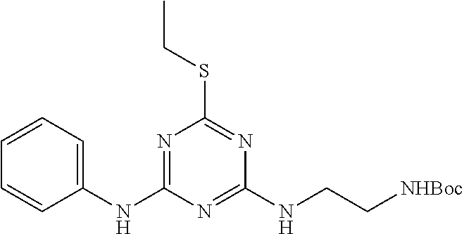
C1=CC=C(NC2=NC(SCC)=NC(NCC[NHBoc])=N2)C=C1
